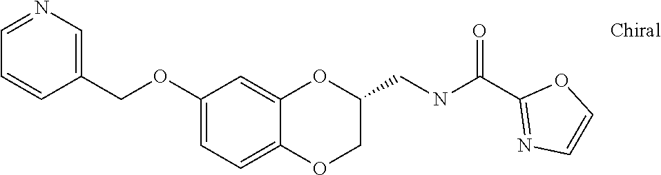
O(C1=CC=C2C(=C1)OC(CNC(C1=NC=CO1)=O)CO2)CC1=CN=CC=C1
